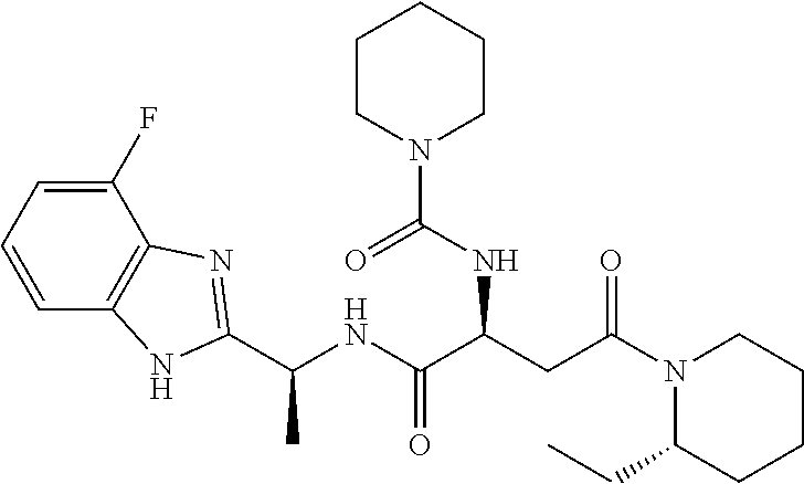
C1=C(F)C2=C(C=C1)NC(C(NC(C(CC(N1C(CC)CCCC1)=O)NC(N1CCCCC1)=O)=O)C)=N2
